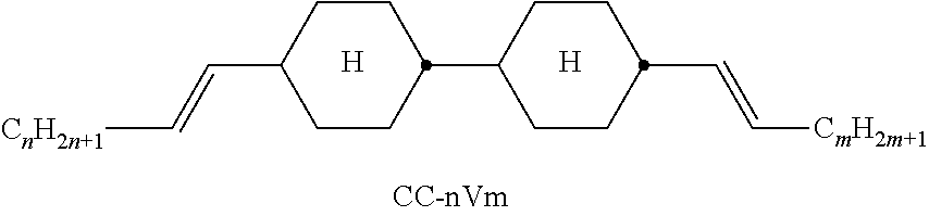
[H].C(C1CCC(C2CCC(C=C[CnH2n+1])CC2)CC1)=C[CmH2m+1].[H]
